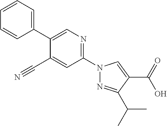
C1(C2=CC=CC=C2)=CN=C(N2N=C(C(C)C)C(C(=O)O)=C2)C=C1C#N
